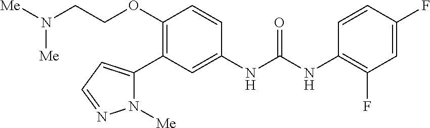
C1(OCCN([Me])[Me])=C(C2=CC=NN2[Me])C=C(NC(NC2=C(F)C=C(F)C=C2)=O)C=C1
